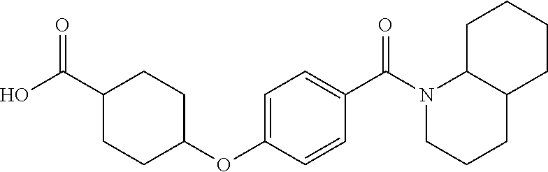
O=C(C1CCC(OC2=CC=C(C(N3CCCC4C3CCCC4)=O)C=C2)CC1)O
